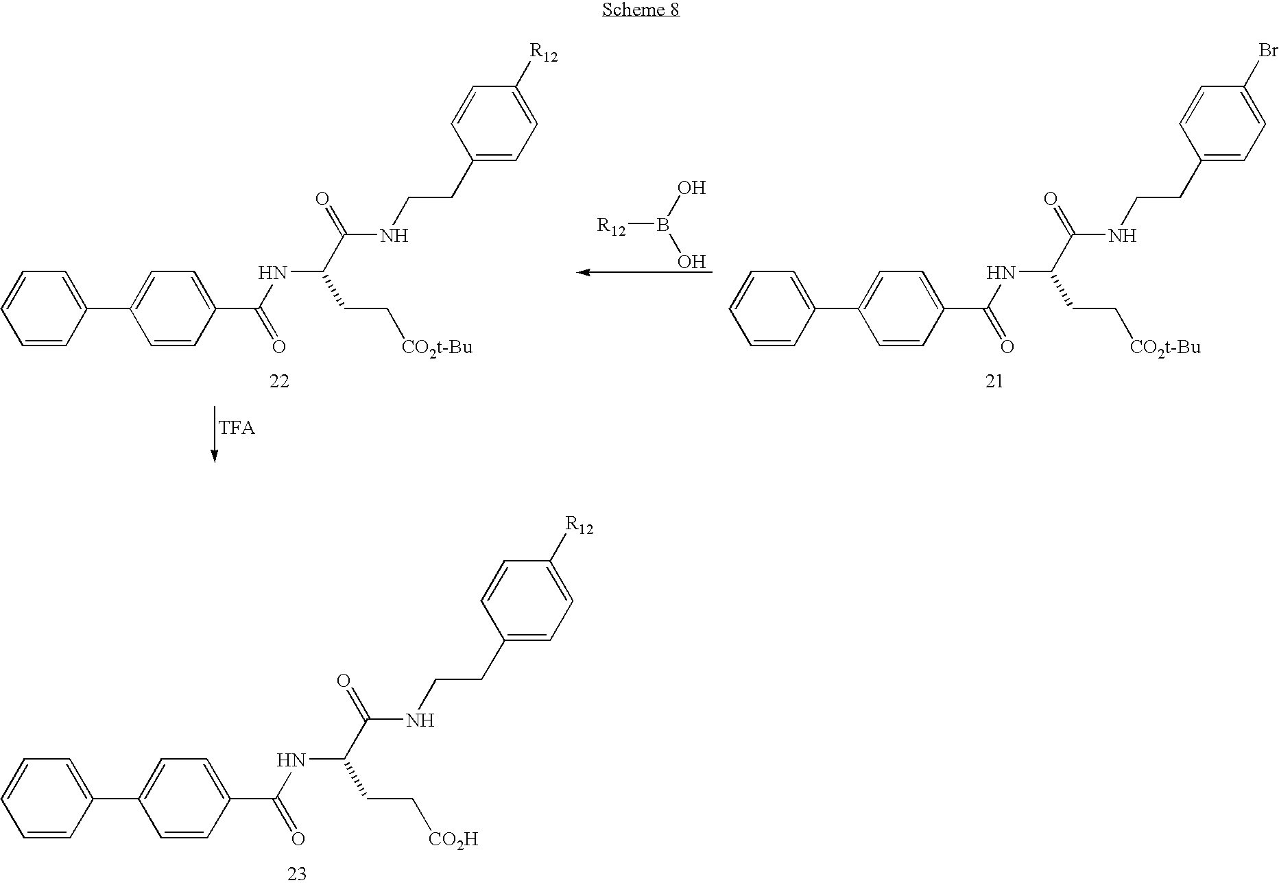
C1=CC(C2=CC=C(C(NC(C(=O)NCCC3=CC=C([R12])C=C3)CC[CO2t-Bu])=O)C=C2)=CC=C1.[R12]B(O)O.C1=CC(C2=CC=C(C(NC(C(=O)NCCC3=CC=C(Br)C=C3)CC[CO2t-Bu])=O)C=C2)=CC=C1.C1=CC(C2=CC=C(C(NC(C(=O)NCCC3=CC=C([R12])C=C3)CC[CO2H])=O)C=C2)=CC=C1
